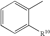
C1=CC=C([R10])C(C)=C1
